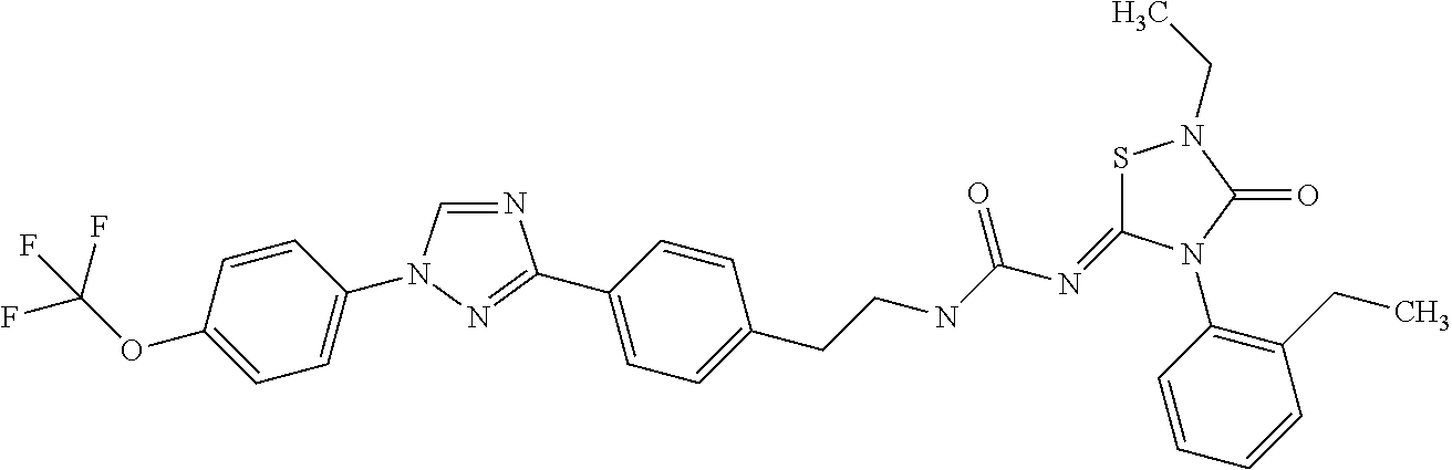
N1=C(C2=CC=C(CCNC(N=C3SN(CC)C(=O)N3C3=C(CC)C=CC=C3)=O)C=C2)N=CN1C1=CC=C(OC(F)(F)F)C=C1
